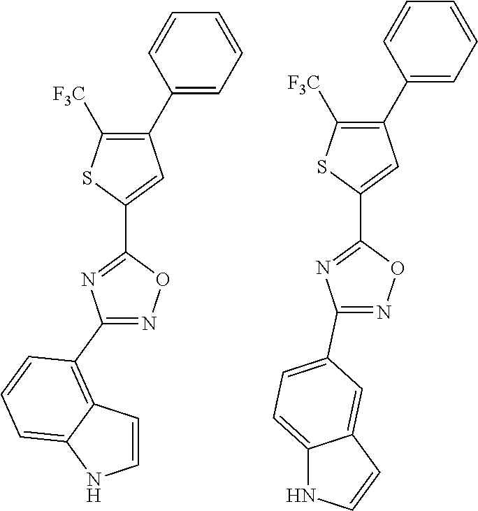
C1(C2=CC=CC=C2)=C([F3C])SC(C2=NC(C3=C4C=CNC4=CC=C3)=NO2)=C1.C1(C2=CC=CC=C2)=C([F3C])SC(C2=NC(C3=CC=C4NC=CC4=C3)=NO2)=C1
